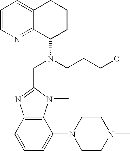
C1=CN=C2C(=C1)CCCC2N(CC1=NC2=C(N1C)C(N1CCN(C)CC1)=CC=C2)CCCO
